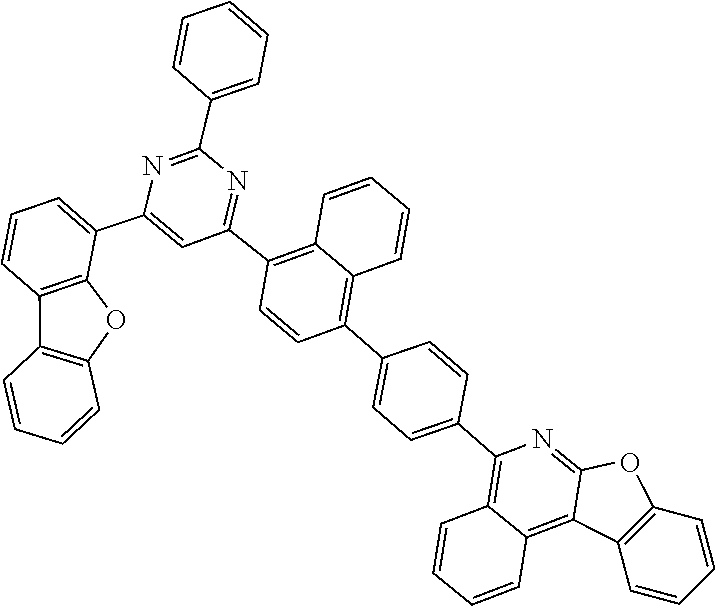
C12=C3C=CC=CC3=C(C3=CC=C(C4=C5C(=C(C6=NC(C7=CC=CC=C7)=NC(C7=CC=CC8=C7OC7=C8C=CC=C7)=C6)C=C4)C=CC=C5)C=C3)N=C1OC1=C2C=CC=C1
